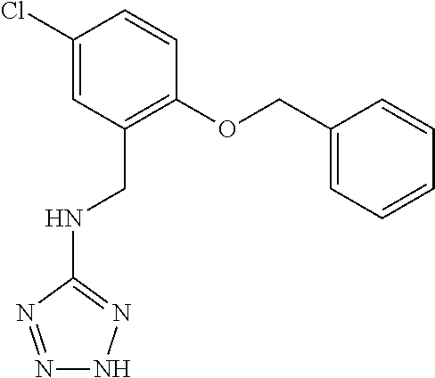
C1(Cl)=CC(CNC2=NNN=N2)=C(OCC2=CC=CC=C2)C=C1
